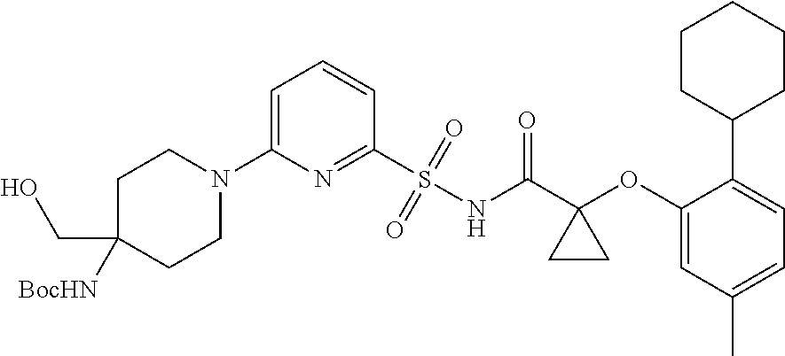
C1(N2CCC(CO)([BocHN])CC2)=CC=CC(S(=O)(=O)NC(C2(OC3=CC(C)=CC=C3C3CCCCC3)CC2)=O)=N1
